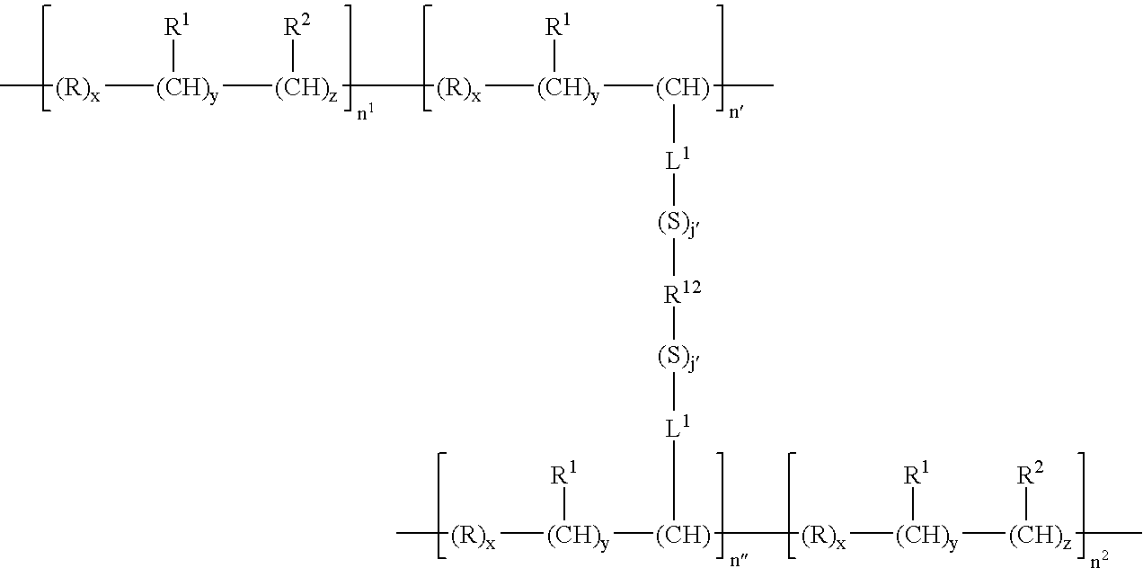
C[(R)x][(CH)y]([(CH)z]([(R)x][(CH)y]([(CH)](C)[L1][(S)j][R12][(S)j][L1][(CH)]([(R)x][(CH)y]([(CH)z](C)[R2])[R1])[(CH)y]([(R)x]C)[R1])[R1])[R2])[R1]
